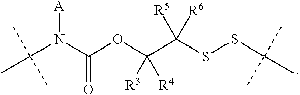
N(C(OC(C(SSC(C)(C)C)([R6])[R5])([R4])[R3])=O)([A])C(C)(C)C
